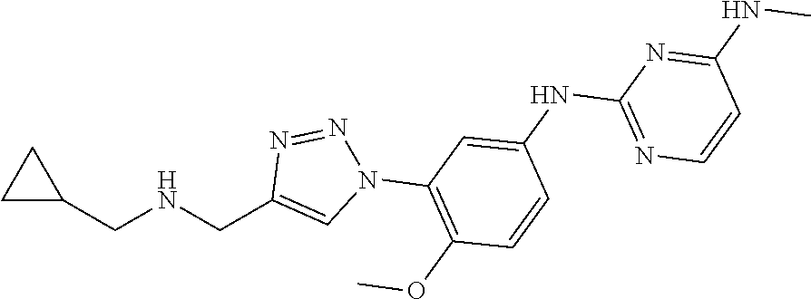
C1(CNCC2CC2)=CN(C2=C(OC)C=CC(NC3=NC=CC(NC)=N3)=C2)N=N1
